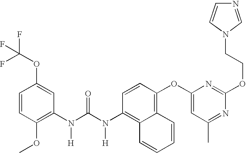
C1=CC(OC)=C(N(C(N(C2=C3C(=C(OC4=CC(C)=NC(OCCN5C=NC=C5)=N4)C=C2)C=CC=C3)[H])=O)[H])C=C1OC(F)(F)F
